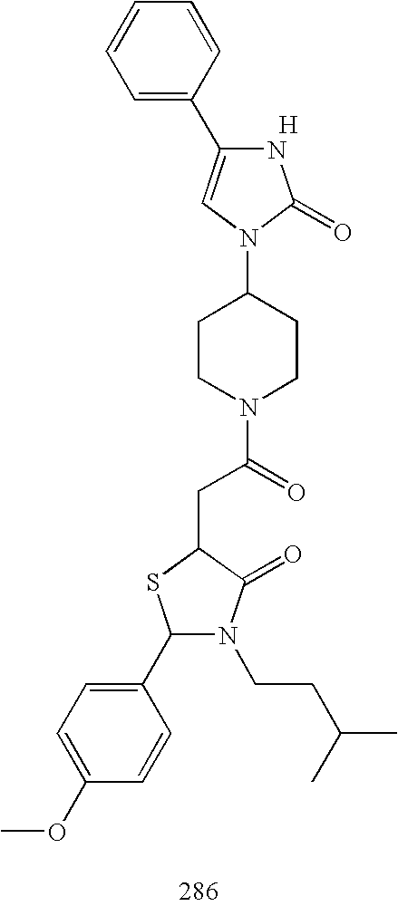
C1=C(C2=CN(C3CCN(C(=O)CC4SC(C5=CC=C(OC)C=C5)N(CCC(C)C)C4=O)CC3)C(=O)N2)C=CC=C1.[H]
